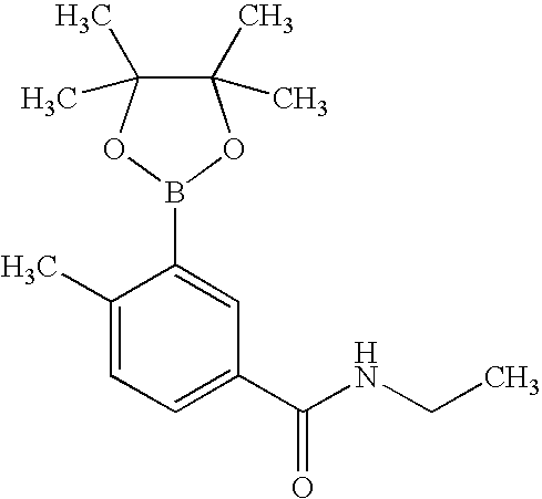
C1(C)=CC=C(C(NCC)=O)C=C1B1OC(C)(C)C(C)(C)O1
